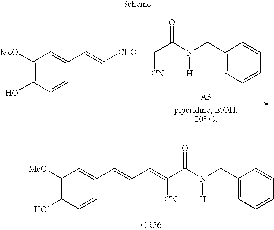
C1([MeO])=C(O)C=CC(C=CC=C(C(N(CC2=CC=CC=C2)[H])=O)[CN])=C1.C1([MeO])=C(O)C=CC(C=C[CHO])=C1.C(C(N(CC1=CC=CC=C1)[H])=O)[CN]
